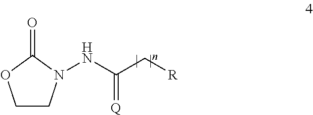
C([R])C(NN1CCOC1=O)=[Q]
